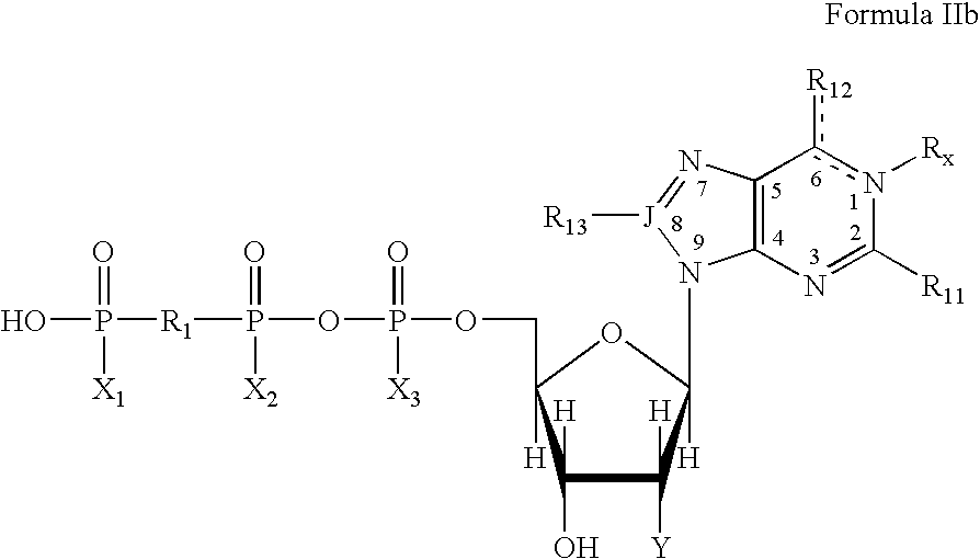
C1([H])(O)C([H])([Y])C([H])(N2C3=C(N=[J]2[R13])c([R12])n([Rx])C([R11])=N3)OC1([H])COP(OP([R1]P(O)(=O)[X1])(=O)[X2])(=O)[X3]
